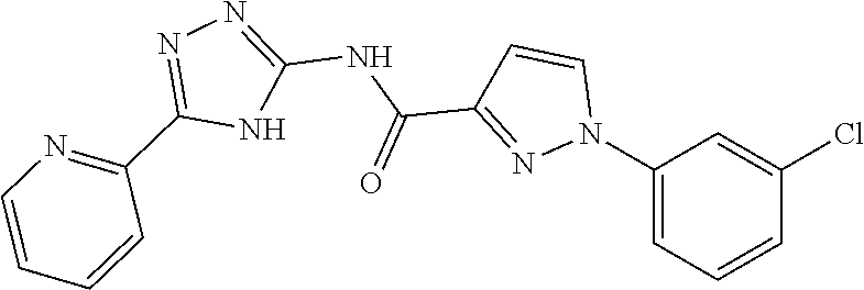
C1(N2C=CC(C(=O)NC3=NN=C(C4=NC=CC=C4)N3)=N2)=CC=CC(Cl)=C1
